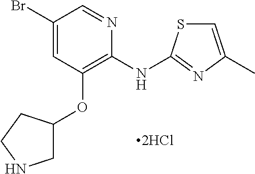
C1(Br)=CC(OC2CNCC2)=C(NC2=NC(C)=CS2)N=C1
